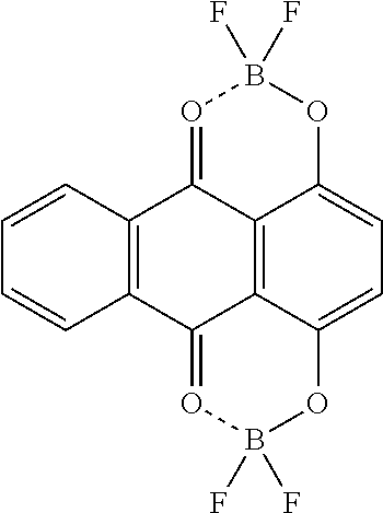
C12=C3C4=CC=C1OB(F)(F)O=C2C1=C(C3=OB(F)(F)O4)C=CC=C1
